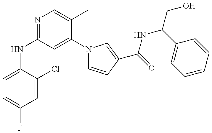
C1=C(NC2=NC=C(C)C(N3C=CC(C(=O)NC(CO)C4=CC=CC=C4)=C3)=C2)C(Cl)=CC(F)=C1
